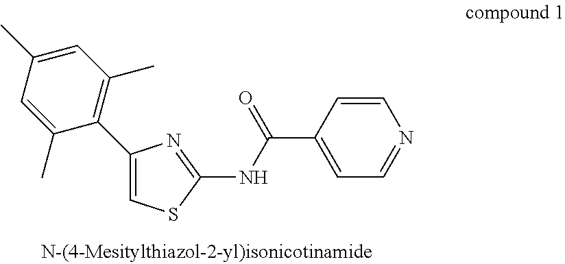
C1(C2=C(C)C=C(C)C=C2C)=CSC(NC(C2=CC=NC=C2)=O)=N1
